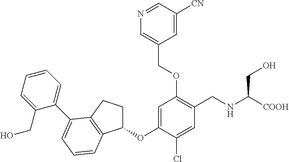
C1(OC2=CC(OCC3=CN=CC([CN])=C3)=C(CNC([COOH])CO)C=C2Cl)CCC2=C1C=CC=C2C1=CC=CC=C1CO
